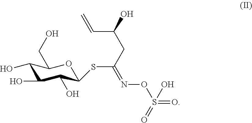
C1(O)C(O)C(O)C(SC(=NOS(=O)(=O)O)CC(C=C)O)OC1CO
